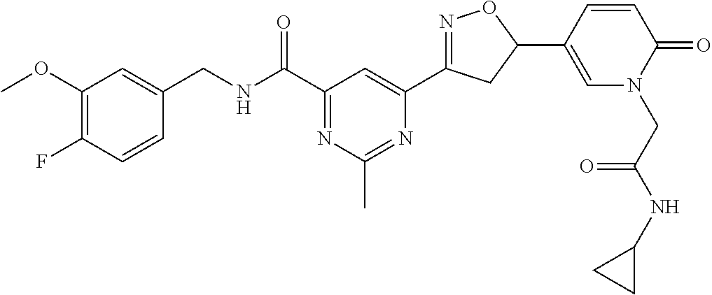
C1(CNC(C2=NC(C)=NC(C3=NOC(C4=CN(CC(NC5CC5)=O)C(=O)C=C4)C3)=C2)=O)=CC(OC)=C(F)C=C1
